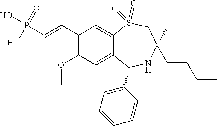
C1(C=CP(O)(=O)O)=C(OC)C=C2C(=C1)S(=O)(=O)CC(CC)(CCCC)NC2C1=CC=CC=C1
